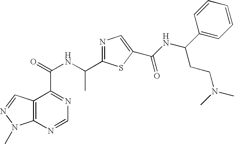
C12=C(N=CN=C1C(=O)NC(C1=NC=C(C(NC(C3=CC=CC=C3)CCN(C)C)=O)S1)C)N(C)N=C2
